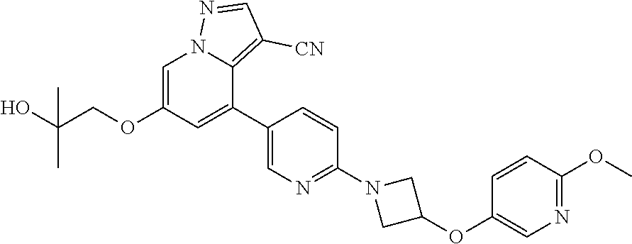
C1=C(OCC(O)(C)C)C=C(C2=CN=C(N3CC(OC4=CN=C(OC)C=C4)C3)C=C2)C2=C([CN])C=NN12
